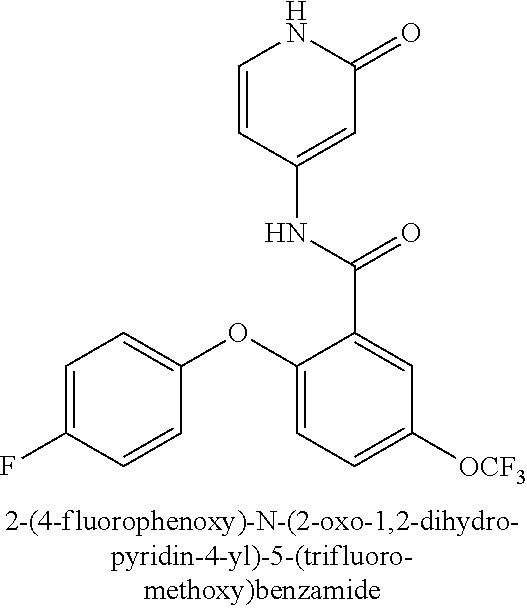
C1=CC(NC(C2=CC([OCF3])=CC=C2OC2=CC=C(F)C=C2)=O)=CC(=O)N1
